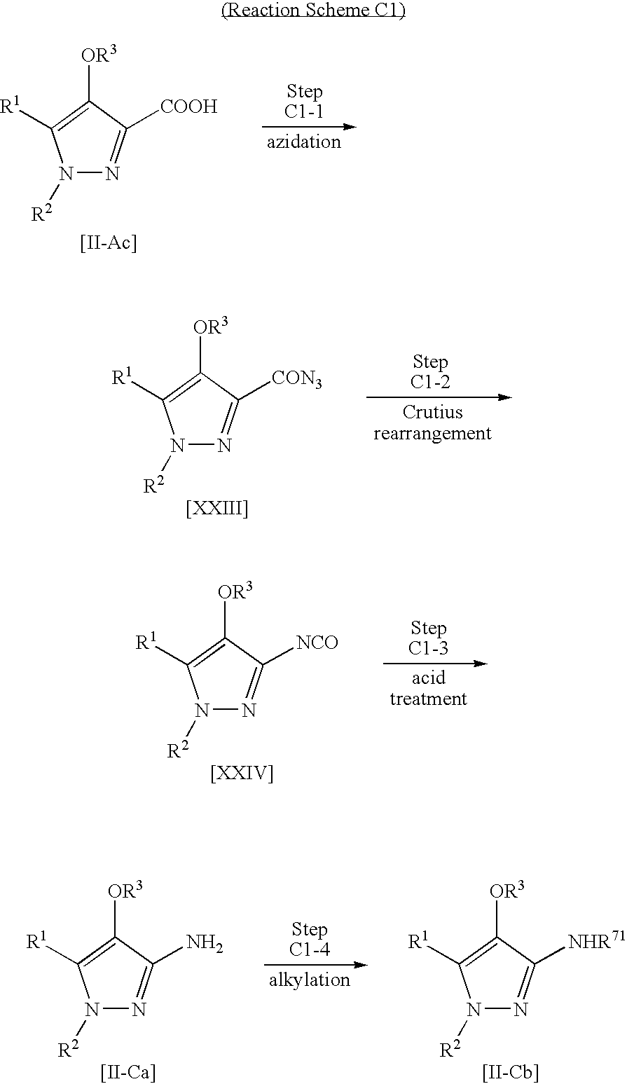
N1([R2])N=C([COOH])C([OR3])=C1[R1].[[II-Ac]].N1([R2])N=C([CON3])C([OR3])=C1[R1].N1([R2])N=C([NCO])C([OR3])=C1[R1].N1([R2])N=C(N)C([OR3])=C1[R1].N1([R2])N=C([NHR71])C([OR3])=C1[R1].[[II-Ca]]
